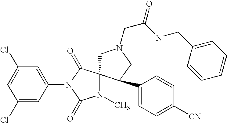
C1=C(Cl)C=C(N2C(=O)C3(N(C)C2=O)CN(CC(NCC2=CC=CC=C2)=O)CC3C2=CC=C([CN])C=C2)C=C1Cl
